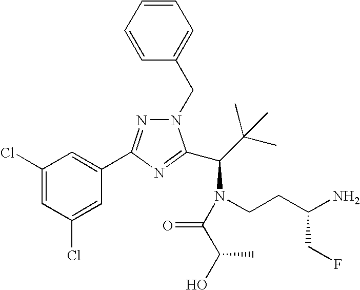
N1(CC2=CC=CC=C2)N=C(C2=CC(Cl)=CC(Cl)=C2)N=C1C(C(C)(C)C)N(CCC(N)CF)C(C(O)C)=O
